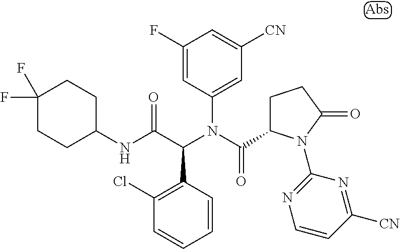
C1(N(C(C2CCC(=O)N2C2=NC=CC([CN])=N2)=O)C(C(NC2CCC(F)(F)CC2)=O)C2=C(Cl)C=CC=C2)=CC([CN])=CC(F)=C1
